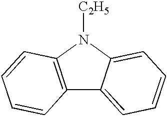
C12=C(N([C2H5])C3=CC=CC=C13)C=CC=C2
